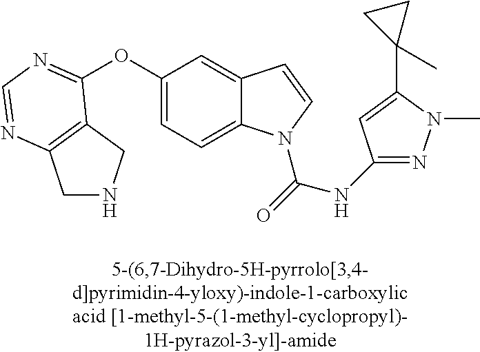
C1NCC2=C1N=CN=C2OC1=CC=C2C(=C1)C=CN2C(=O)NC1=NN(C)C(C2(C)CC2)=C1
